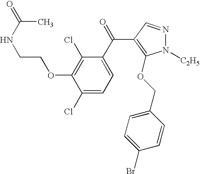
C1(Cl)=CC=C(C(=O)C2=C(OCC3=CC=C(Br)C=C3)N([C2H5])N=C2)C(Cl)=C1OCCNC(=O)C
